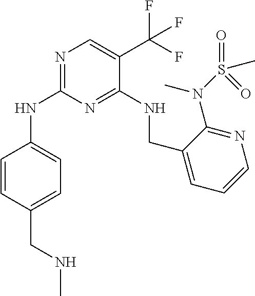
N(C1=NC=C(C(F)(F)F)C(NCC2=CC=CN=C2N(S(=O)(C)=O)C)=N1)C1=CC=C(CNC)C=C1
